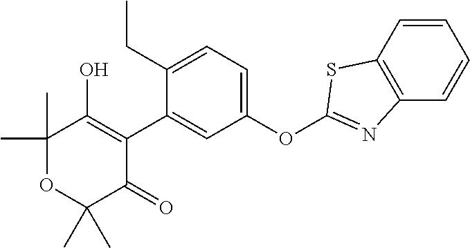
C1(C2=CC(OC3=NC4=C(C=CC=C4)S3)=CC=C2CC)=C(O)C(C)(C)OC(C)(C)C1=O
